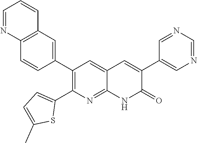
C12=C(C=C(C3=C(C4=CC=C(C)S4)N=C4C(=C3)C=C(C3=CN=CN=C3)C(=O)N4)C=C1)C=CC=N2
